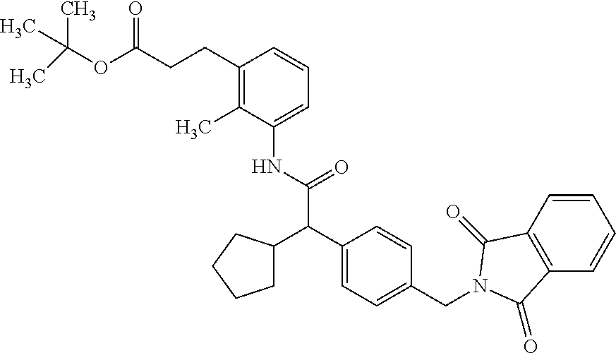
C1(C(C(NC2=CC=CC(CCC(OC(C)(C)C)=O)=C2C)=O)C2CCCC2)=CC=C(CN2C(=O)C3=C(C=CC=C3)C2=O)C=C1
